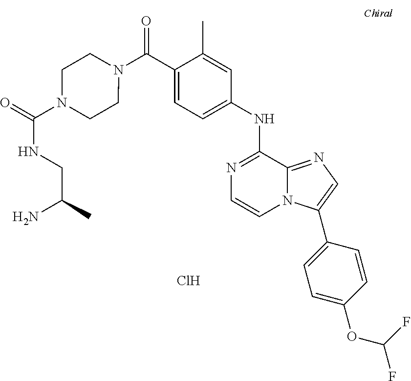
N1=C(NC2=CC=C(C(=O)N3CCN(C(NCC(N)C)=O)CC3)C(C)=C2)C2=NC=C(C3=CC=C(OC(F)F)C=C3)N2C=C1.Cl
